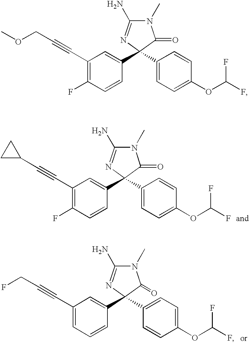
N1(C)C(N)=NC(C2=CC(C#CC3CC3)=C(F)C=C2)(C2=CC=C(OC(F)F)C=C2)C1=O.N1(C)C(N)=NC(C2=CC(C#CCF)=CC=C2)(C2=CC=C(OC(F)F)C=C2)C1=O.N1(C)C(N)=NC(C2=CC(C#CCOC)=C(F)C=C2)(C2=CC=C(OC(F)F)C=C2)C1=O
